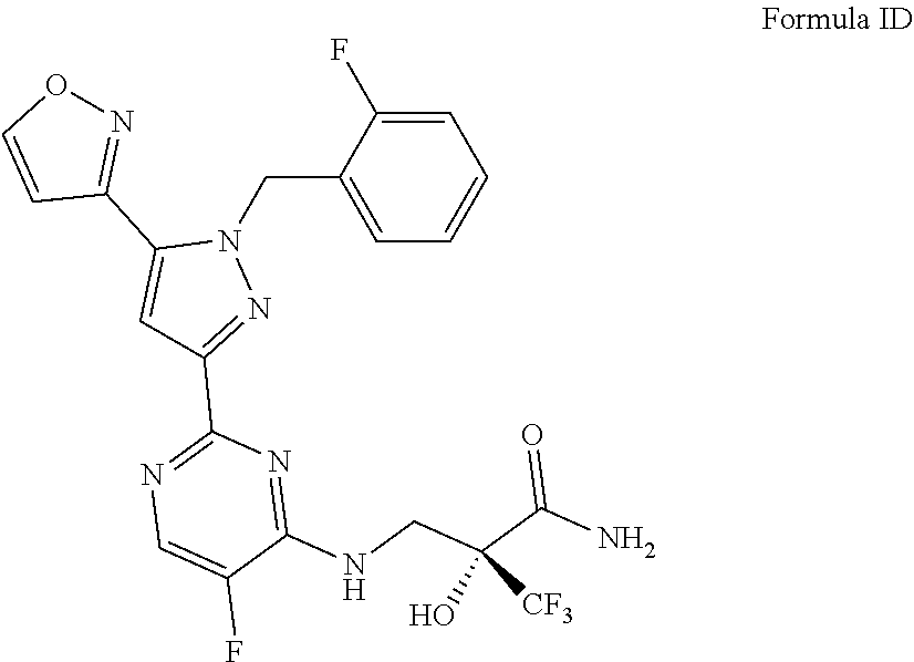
C1=C(F)C(CN2C(C3=NOC=C3)=CC(C3=NC=C(F)C(NCC(C(N)=O)(O)[CF3])=N3)=N2)=CC=C1
